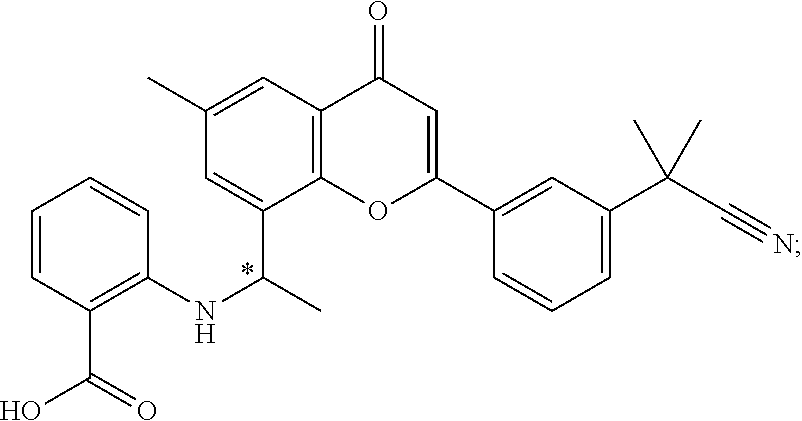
C1=CC(C(O)=O)=C(NC(C)C2=CC(C)=CC3=C2OC(C2=CC(C(C#N)(C)C)=CC=C2)=CC3=O)C=C1
